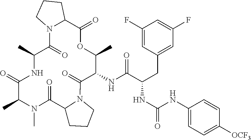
CC1N(C)C(=O)C2CCCN2C(=O)C(NC(C(NC(=O)NC2=CC=C([OCF3])C=C2)CC2=CC(F)=CC(F)=C2)=O)C(C)OC(=O)C2N(C(=O)C(C)NC1=O)CCC2
